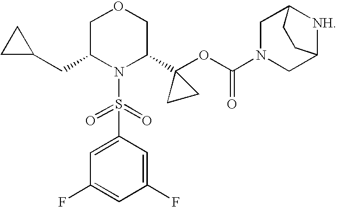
C1C(CC2CC2)N(S(C2=CC(F)=CC(F)=C2)(=O)=O)C(C2(OC(N3CC4[NH]C(C3)CC4)=O)CC2)CO1
